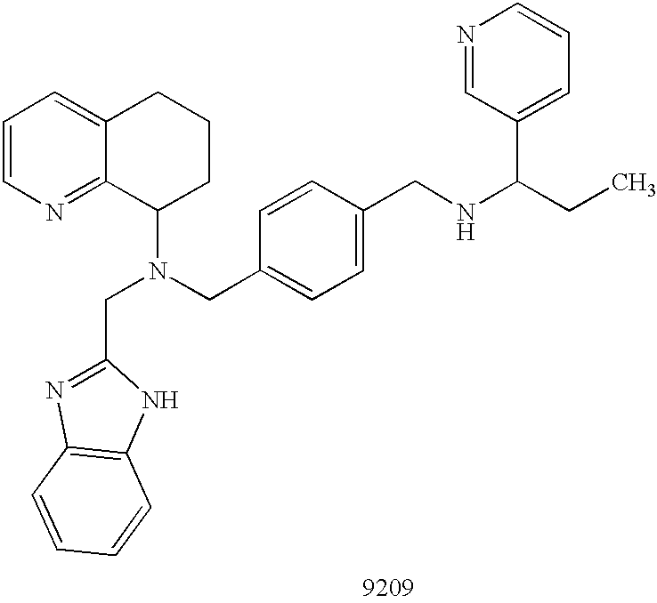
C1=CN=C2C(=C1)CCCC2N(CC1=CC=C(CNC(C2=CC=CN=C2)CC)C=C1)CC1=NC2=C(N1)C=CC=C2
